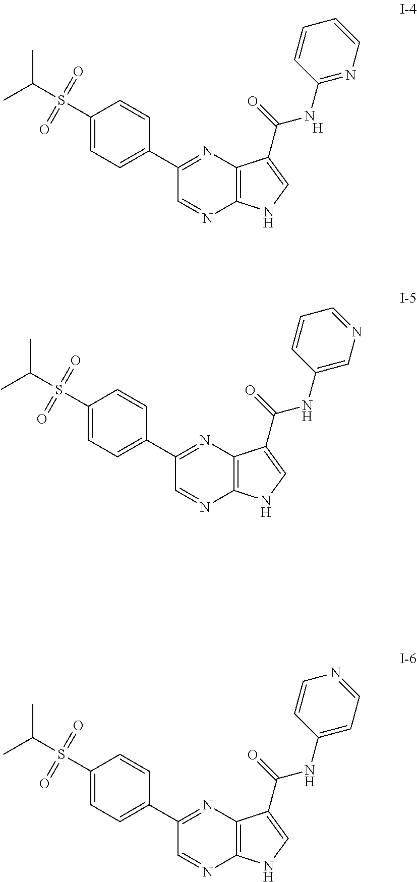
[H].C1(S(C(C)C)(=O)=O)=CC=C(C2=NC3=C(N=C2)NC=C3C(=O)NC2=NC=CC=C2)C=C1.C1(S(C(C)C)(=O)=O)=CC=C(C2=NC3=C(N=C2)NC=C3C(=O)NC2=CN=CC=C2)C=C1.C1(S(C(C)C)(=O)=O)=CC=C(C2=NC3=C(N=C2)NC=C3C(=O)NC2=CC=NC=C2)C=C1
